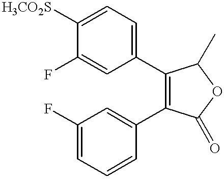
C1=C(F)C([H3CO2S])=CC=C1C1=C(C2=CC(F)=CC=C2)C(=O)OC1C
